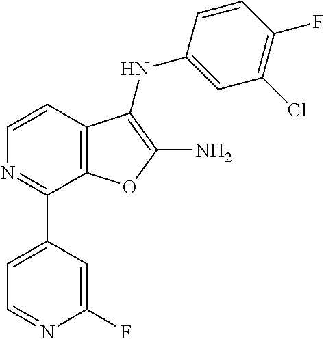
C1=CC2=C(C(C3=CC=NC(F)=C3)=N1)OC(N)=C2NC1=CC(Cl)=C(F)C=C1
